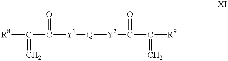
[R8]C(C([Y1][Q][Y2]C(C(=C)[R9])=O)=O)=C
